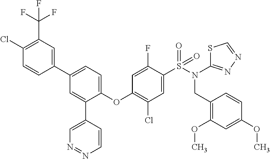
C1(Cl)=C(C(F)(F)F)C=C(C2=CC=C(OC3=C(Cl)C=C(S(N(CC4=C(OC)C=C(OC)C=C4)C4=NN=CS4)(=O)=O)C(F)=C3)C(C3=CN=NC=C3)=C2)C=C1
